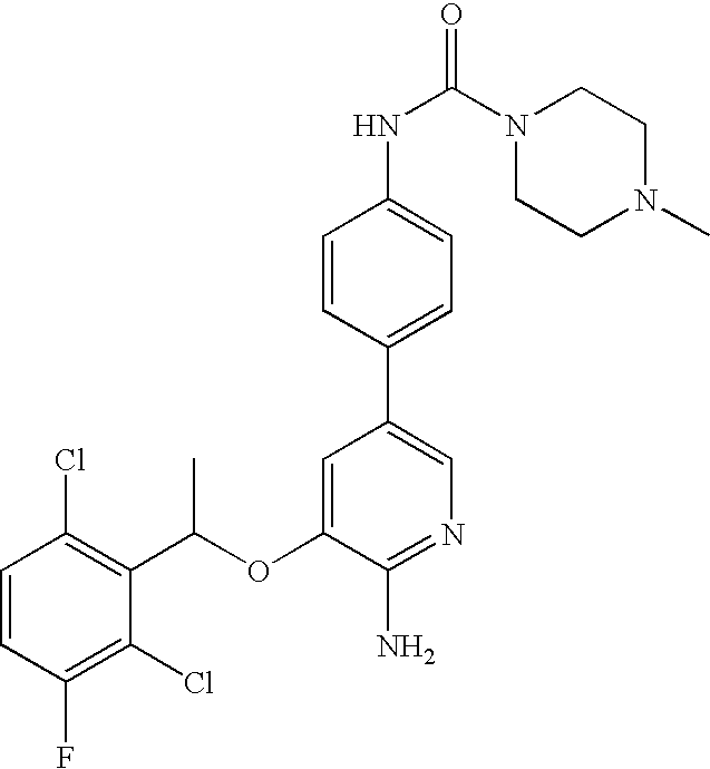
C1=CC(Cl)=C(C(OC2=CC(C3=CC=C(NC(=O)N4CCN(C)CC4)C=C3)=CN=C2N)C)C(Cl)=C1F
